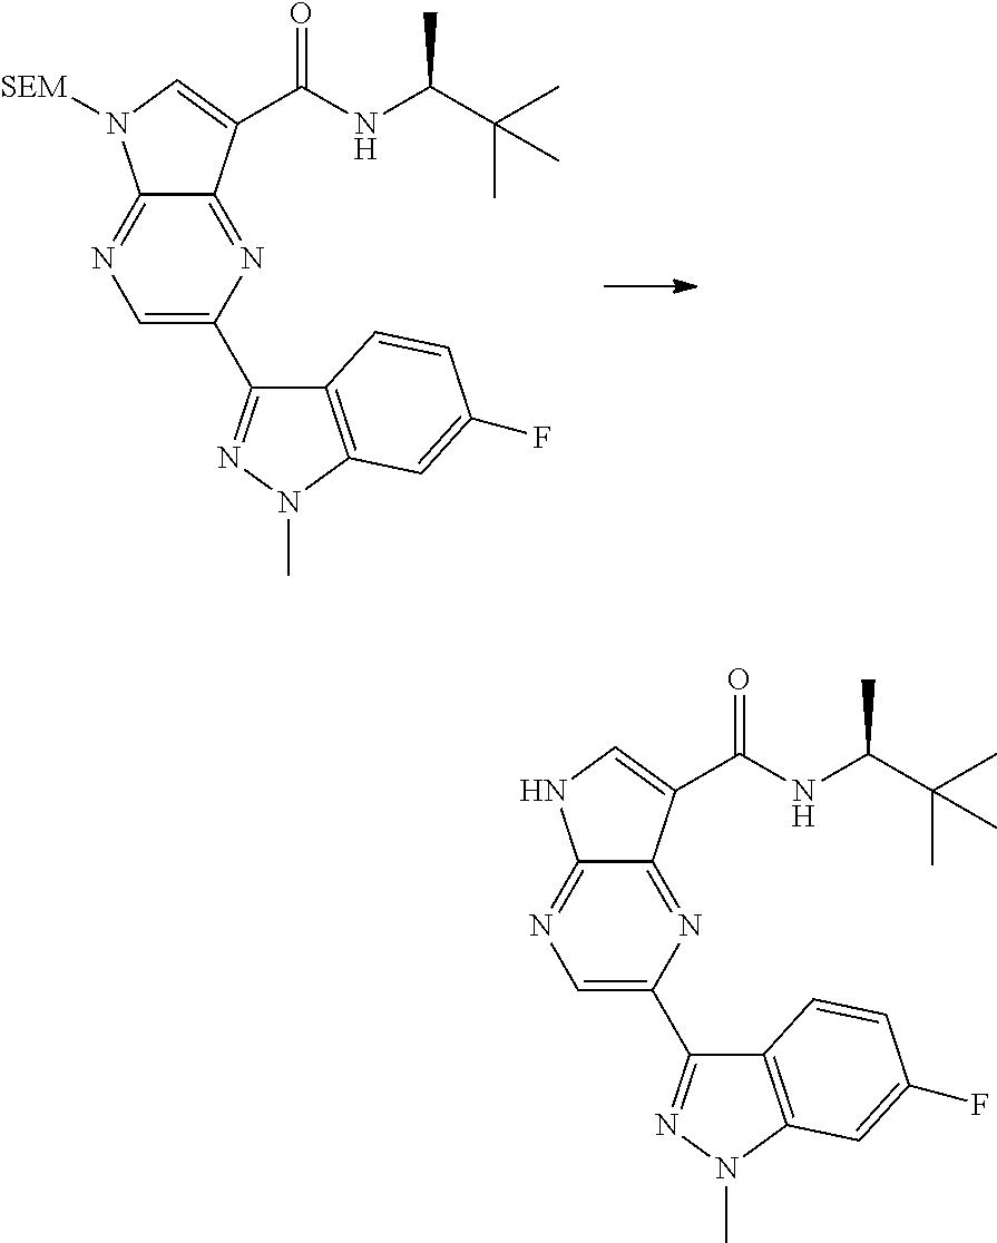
C1(C2=NN(C)C3=C2C=CC(F)=C3)=CN=C2C(=N1)C(C(NC(C(C)(C)C)C)=O)=CN2[SEM].C1(C2=NN(C)C3=C2C=CC(F)=C3)=CN=C2C(=N1)C(C(NC(C(C)(C)C)C)=O)=CN2
